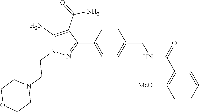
C1=CC(C2=NN(CCN3CCOCC3)C(N)=C2C(N)=O)=CC=C1CNC(C1=C([MeO])C=CC=C1)=O
